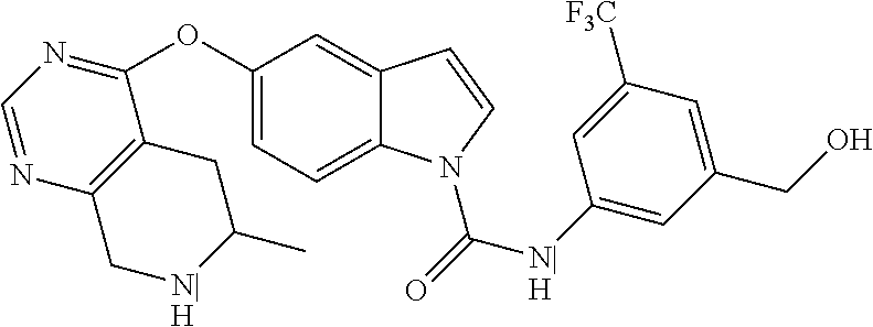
C1(OC2=CC=C3C(=C2)C=CN3C(=O)[N|H]C2=CC(CO)=CC([F3C])=C2)=NC=NC2=C1CC(C)[N|H]C2
